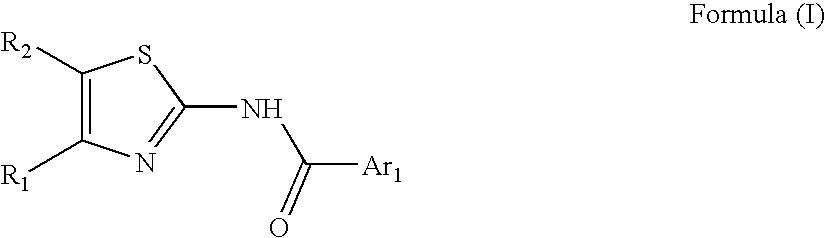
C1([R2])=C([R1])N=C(NC([Ar1])=O)S1
